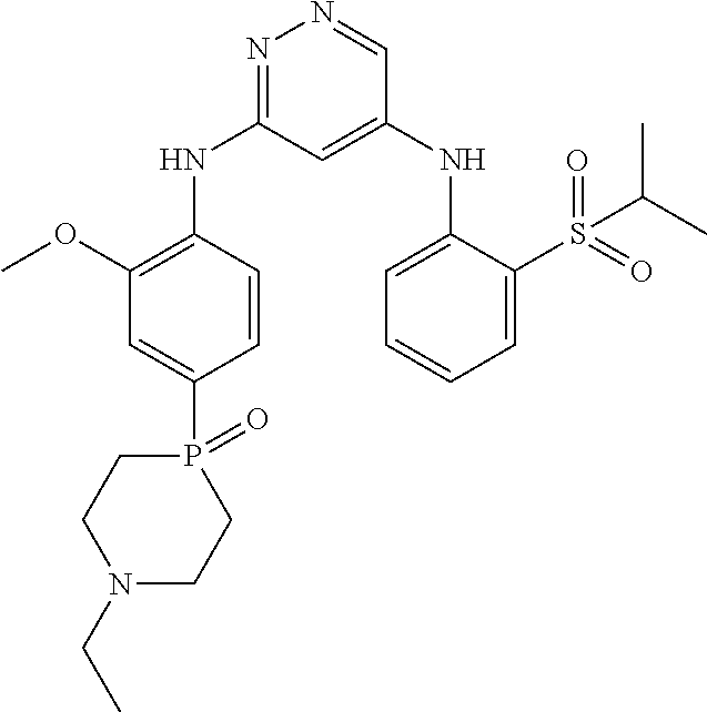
C1=CC(NC2=NN=CC(NC3=CC=CC=C3S(=O)(=O)C(C)C)=C2)=C(OC)C=C1P1(=O)CCN(CC)CC1
